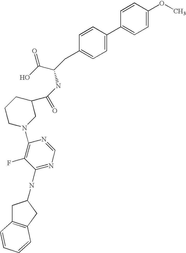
C1=CC(OC)=CC=C1C1=CC=C(CC(C(=O)O)NC(C2CCCN(C3=C(F)C(NC4CC5=C(C4)C=CC=C5)=NC=N3)C2)=O)C=C1
